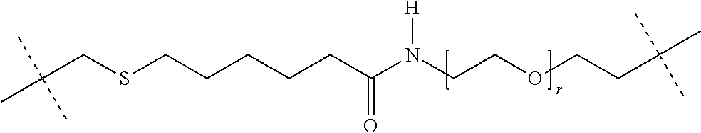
S(CCCCCC(N(CCOCCC(C)(C)C)[H])=O)CC(C)(C)C
